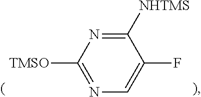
C1([TMSO])=NC=C(F)C([NHTMS])=N1
